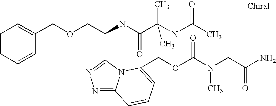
C1=CC=CC(COCC(NC(C(NC(C)=O)(C)C)=O)C2=NN=C3N2C(COC(N(CC(N)=O)C)=O)=CC=C3)=C1
